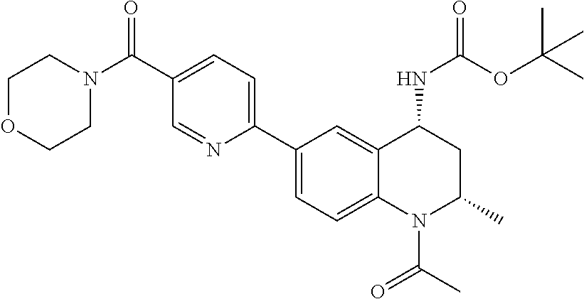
C1(C2=CC=C3C(=C2)C(NC(=O)OC(C)(C)C)CC(C)N3C(C)=O)=CC=C(C(N2CCOCC2)=O)C=N1
